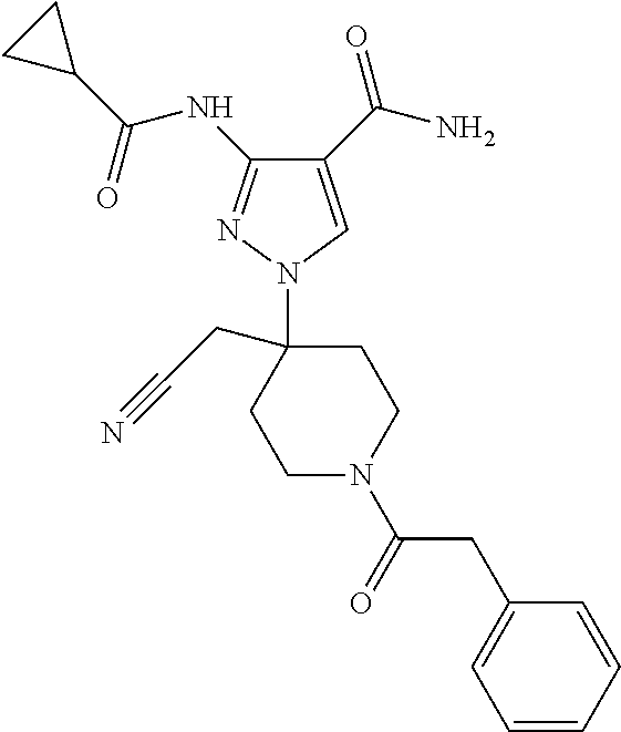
C1(C(N)=O)=CN(C2(CC#N)CCN(C(=O)CC3=CC=CC=C3)CC2)N=C1NC(=O)C1CC1
